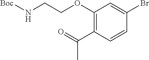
C1(OCCN[Boc])=C(C(C)=O)C=CC(Br)=C1
